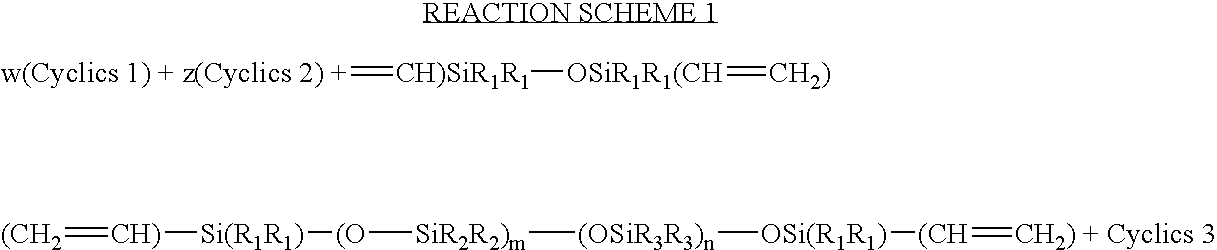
[w(Cyclics 1) + z(Cyclics 2) +]=[CH)SiR1R1][OSiR1R1(CH]=[CH2)].[(CH2]=[CH)][Si(R1R1)][(O][SiR2R2)m][(OSiR3R3)n][OSi(R1R1)][(CH]=[CH2) + Cyclics 3]
